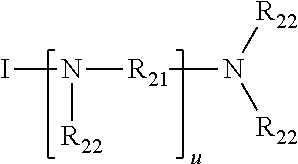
IN([R22])[R21]N([R22])[R22]
